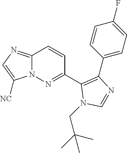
C1(C2=NN3C(=NC=C3[NC])C=C2)=C(C2=CC=C(F)C=C2)N=CN1CC(C)(C)C
